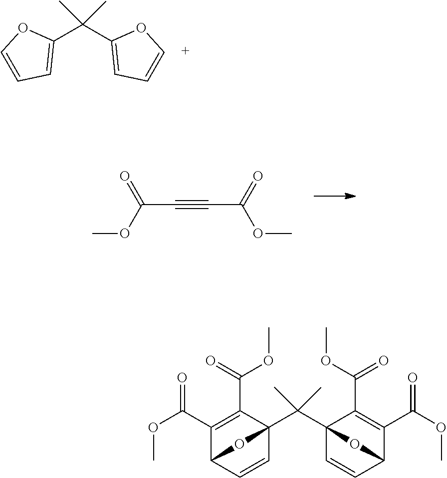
C1(C(C2=CC=CO2)(C)C)=CC=CO1.C(C#CC(OC)=O)(OC)=O.C1(C(OC)=O)=C(C(=O)OC)C2(C(C34C=CC(C(C(OC)=O)=C3C(OC)=O)O4)(C)C)C=CC1O2
